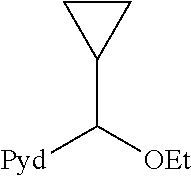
C1CC1C([OEt])[Pyd]
